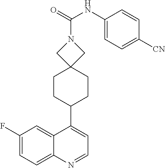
C1(NC(=O)N2CC3(C2)CCC(C2=CC=NC4=CC=C(F)C=C24)CC3)=CC=C([CN])C=C1
